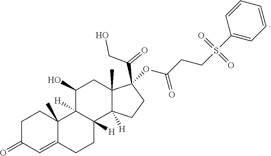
C1C(=O)C=C2C(C)(C1)C1([H])C([H])(CC2)C2([H])C(C)(CC1O)C(C(CO)=O)(OC(CCS(=O)(=O)C1=CC=CC=C1)=O)CC2
